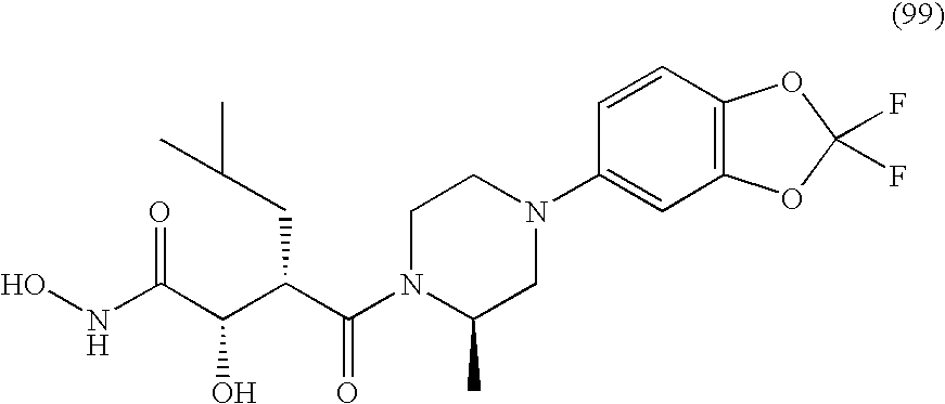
C1=CC2=C(C=C1N1CCN(C(=O)C(C(C(NO)=O)O)CC(C)C)C(C)C1)OC(F)(F)O2
